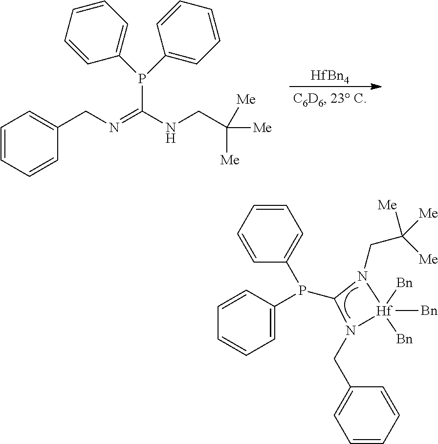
P(C1=CC=CC=C1)(C1=CC=CC=C1)C1N(CC2=CC=CC=C2)[Hf]([Bn])([Bn])([Bn])N1CC([Me])([Me])[Me].[HfBn4].N(=C(NCC([Me])([Me])[Me])P(C1=CC=CC=C1)C1=CC=CC=C1)CC1=CC=CC=C1
